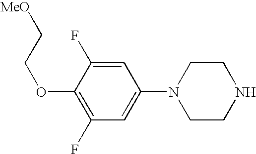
C1(F)=C(OCC[MeO])C(F)=CC(N2CCNCC2)=C1
